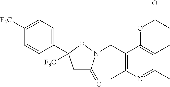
C1C(=O)N(CC2=C(C)N=C(C)C(C)=C2OC(C)=O)OC1(C1=CC=C([F3C])C=C1)[F3C]
